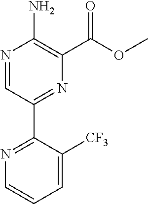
N1=CC(C2=NC=CC=C2[CF3])=NC(C(OC)=O)=C1N
